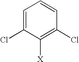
C1=C(Cl)C([X])=C(Cl)C=C1
